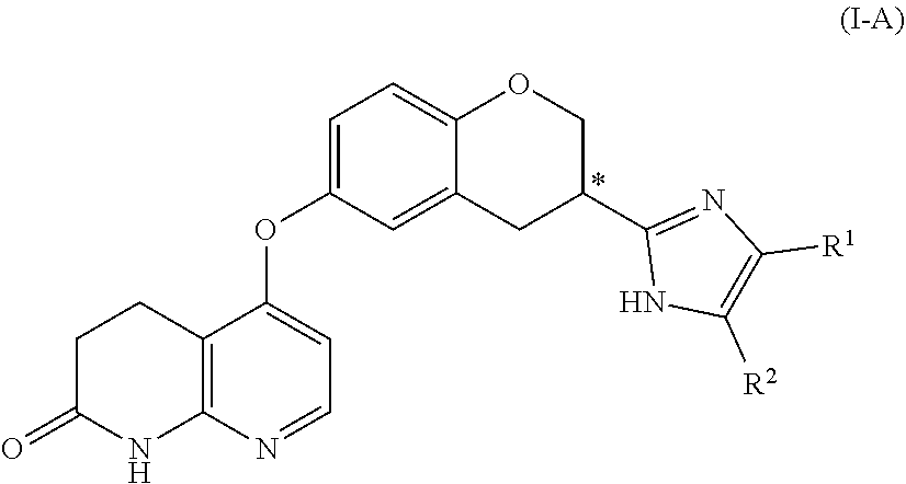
C1=C2OCC(C3=NC([R1])=C([R2])N3)CC2=CC(OC2=CC=NC3=C2CCC(=O)N3)=C1
